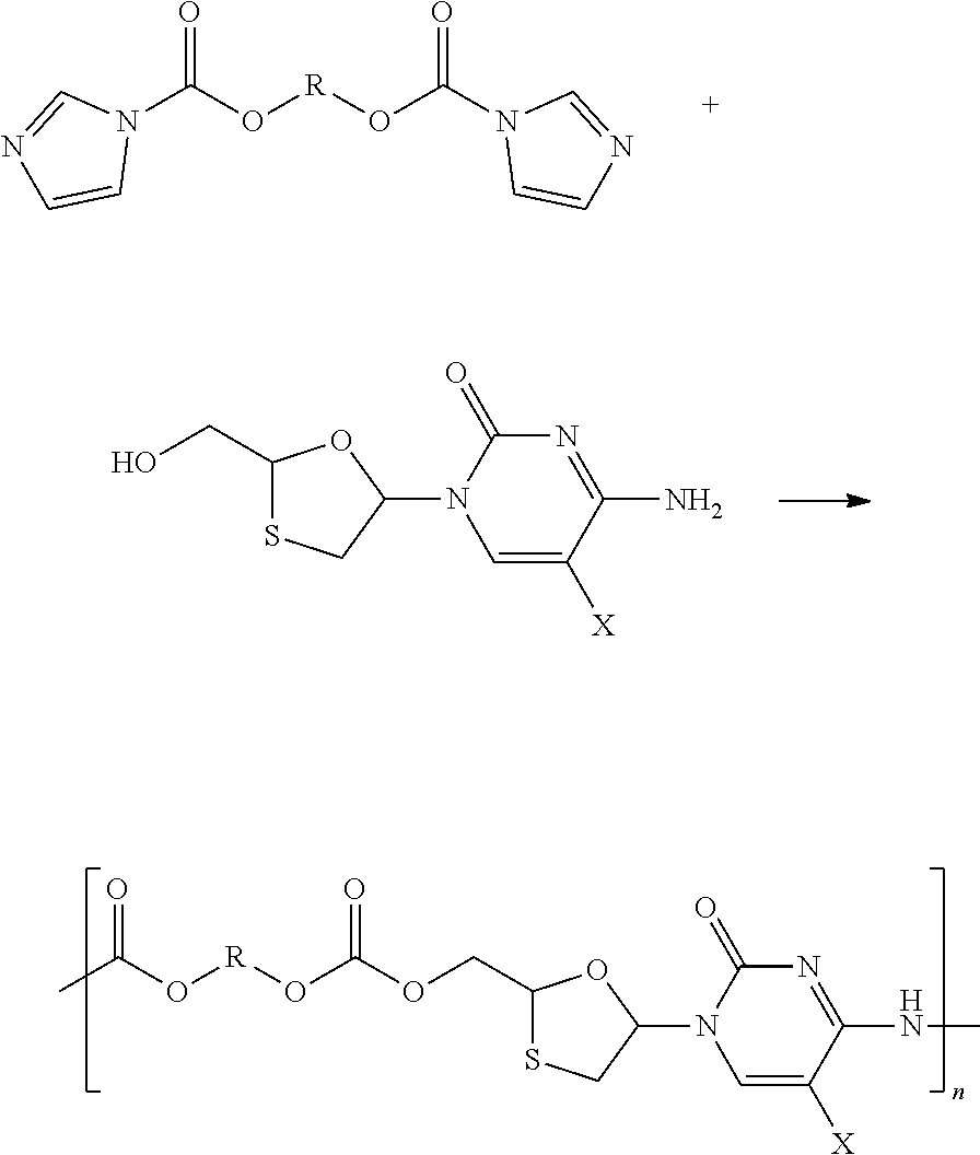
N1(C(=O)O[R]OC(N2C=CN=C2)=O)C=NC=C1.OCC1SCC(N2C=C([X])C(N)=NC2=O)O1.O(CC1SCC(N2C=C([X])C(NC)=NC2=O)O1)C(=O)O[R]OC(=O)C
